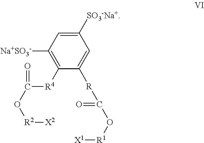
C1([SO3-Na+])=CC([Na+SO3-])=C([R4]C(=O)O[R2][X2])C([R]C(O[R1][X1])=O)=C1
